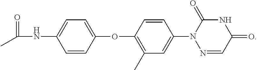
C1=CC(OC2=C(C)C=C(N3N=CC(=O)NC3=O)C=C2)=CC=C1NC(=O)C
